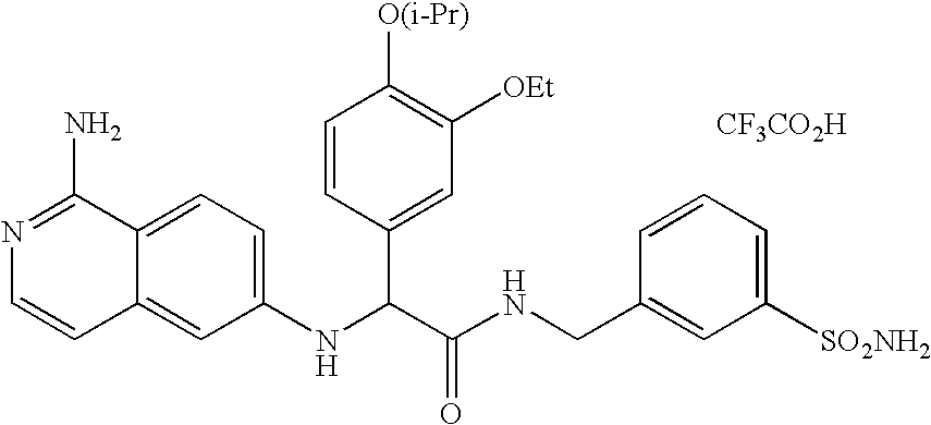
N1=C(N)C2=CC=C(NC(C(NCC3=CC([SO2NH2])=CC=C3)=O)C3=CC([OEt])=C([O(i-Pr)])C=C3)C=C2C=C1.[CF3CO2H]
